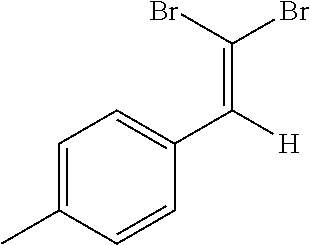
C1=C(C)C=CC(C(=C(Br)Br)[H])=C1
